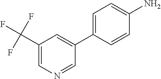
NC1=CC=C(C2=CC(C(F)(F)F)=CN=C2)C=C1
